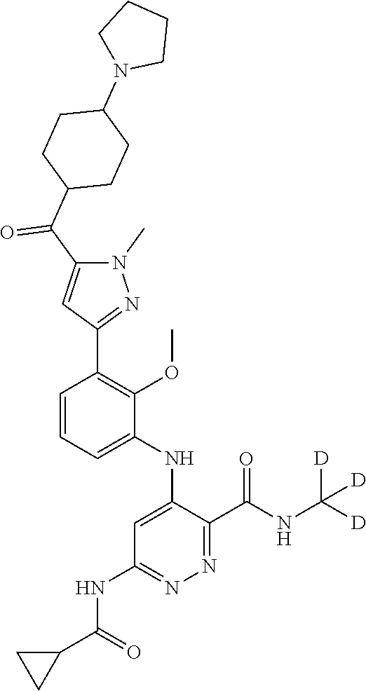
C1=C(NC2=CC(NC(C3CC3)=O)=NN=C2C(NC([D])([D])[D])=O)C(OC)=C(C2=NN(C)C(C(C3CCC(N4CCCC4)CC3)=O)=C2)C=C1
